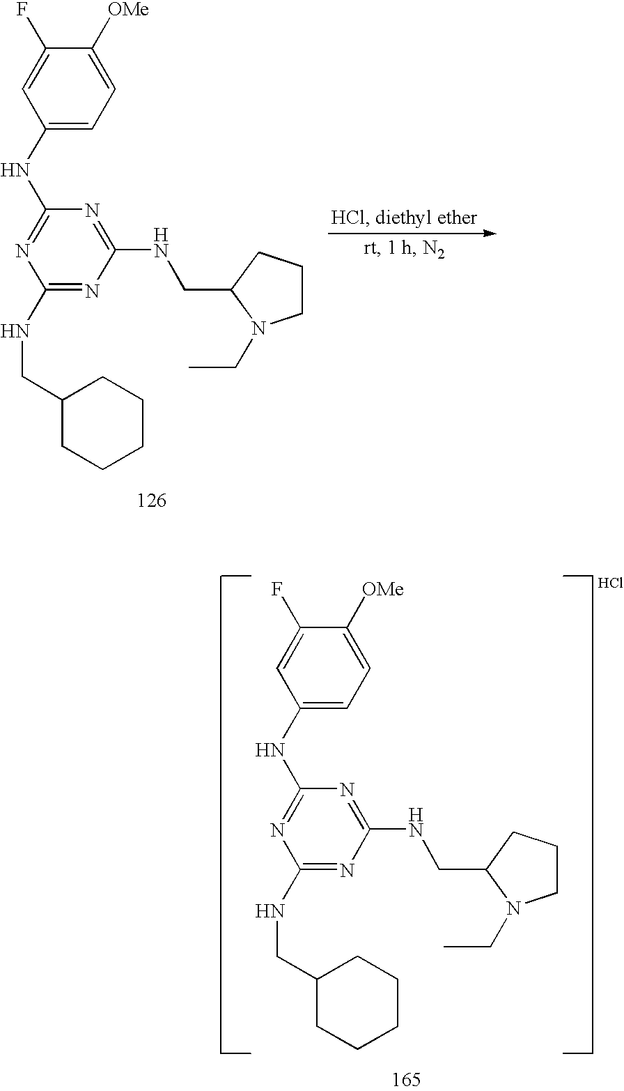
C1(F)=CC(NC2=NC(NCC3CCCCC3)=NC(NCC3CCCN3CC)=N2)=CC=C1[OMe].C1(F)=CC(NC2=NC(NCC3CCCCC3)=NC(NCC3CCCN3CC)=N2)=CC=C1[OMe]
